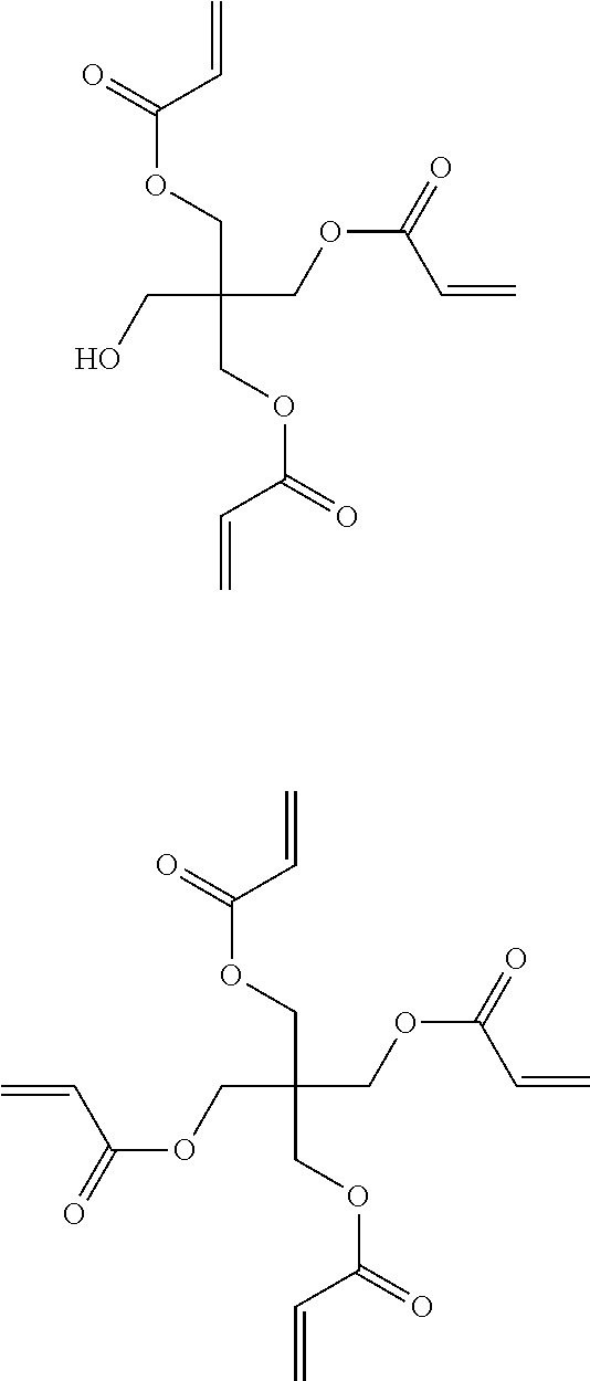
C(OCC(COC(=O)C=C)(CO)COC(C=C)=O)(=O)C=C.C(OCC(COC(=O)C=C)(COC(=O)C=C)COC(C=C)=O)(=O)C=C
